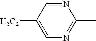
N1=C(C)N=CC([H5C2])=C1
